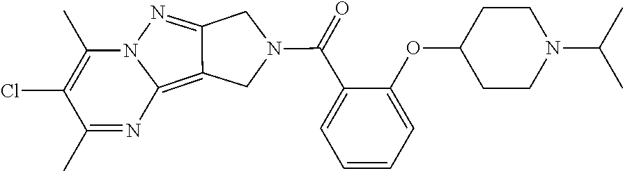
N12C(C)=C(Cl)C(C)=NC1=C1C(=N2)CN(C(=O)C2=CC=CC=C2OC2CCN(C(C)C)CC2)C1
